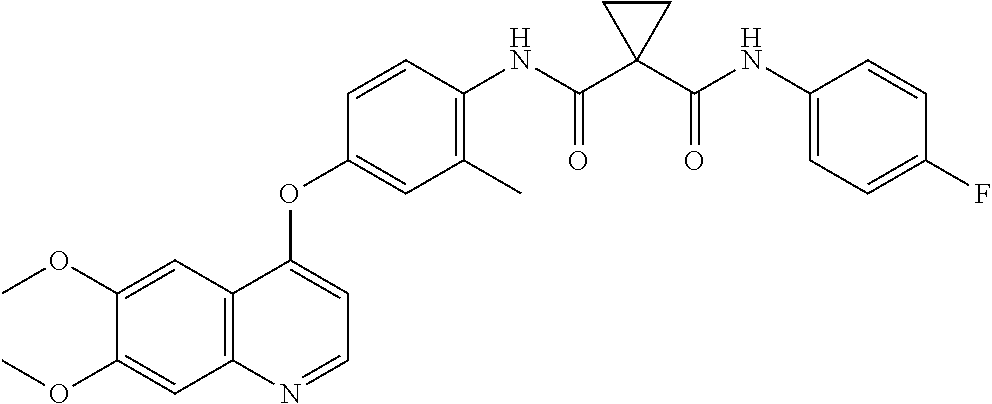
C1=C(OC)C(OC)=CC2=C1C(OC1=CC(C)=C(NC(C3(C(NC4=CC=C(F)C=C4)=O)CC3)=O)C=C1)=CC=N2
